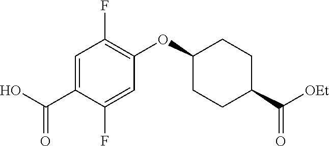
C1=C(C(O)=O)C(F)=CC(OC2CCC(C([OEt])=O)CC2)=C1F
